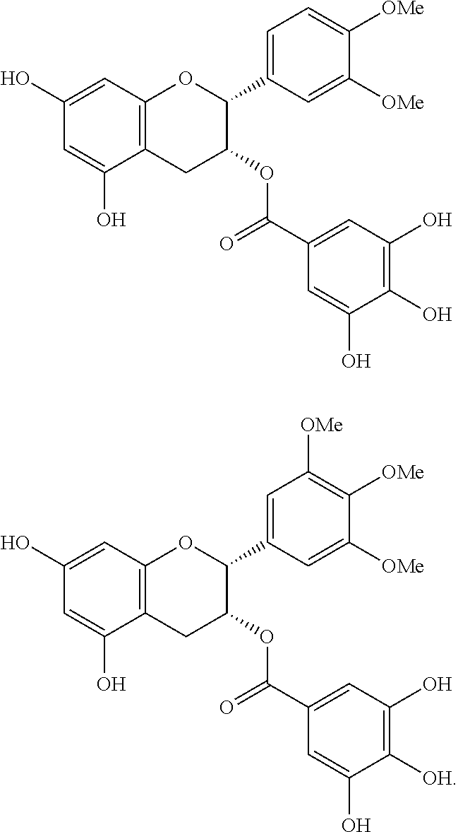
C12=C(C=C(O)C=C1O)OC(C1=CC=C([OMe])C([OMe])=C1)C(OC(C1=CC(O)=C(O)C(O)=C1)=O)C2.C12=C(C=C(O)C=C1O)OC(C1=CC([OMe])=C([OMe])C([OMe])=C1)C(OC(C1=CC(O)=C([OH])C(O)=C1)=O)C2
